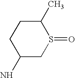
C1(N)CS(=O)C(C)CC1
